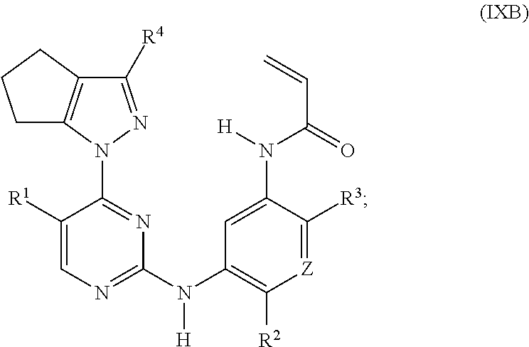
C1([R4])=NN(C2=NC(N(C3=C([R2])[Z]=C([R3])C(N([H])C(=O)C=C)=C3)[H])=NC=C2[R1])C2=C1CCC2
